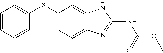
C1=CC=CC(SC2=CC=C3C(=C2)NC(NC(OC)=O)=N3)=C1
